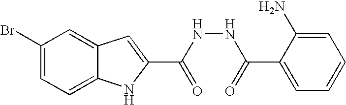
C12=CC=C(Br)C=C1C=C(C(NNC(=O)C1=CC=CC=C1N)=O)N2
